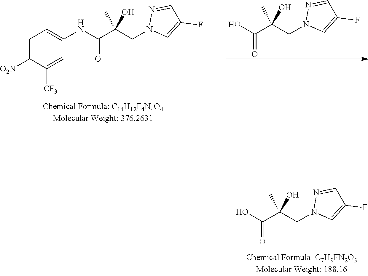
O=C(C(CN1C=C(F)C=N1)(C)O)NC1=CC=C([O2N])C([CF3])=C1.O=C(C(CN1C=C(F)C=N1)(C)O)O.O=C(C(CN1C=C(F)C=N1)(C)O)O
